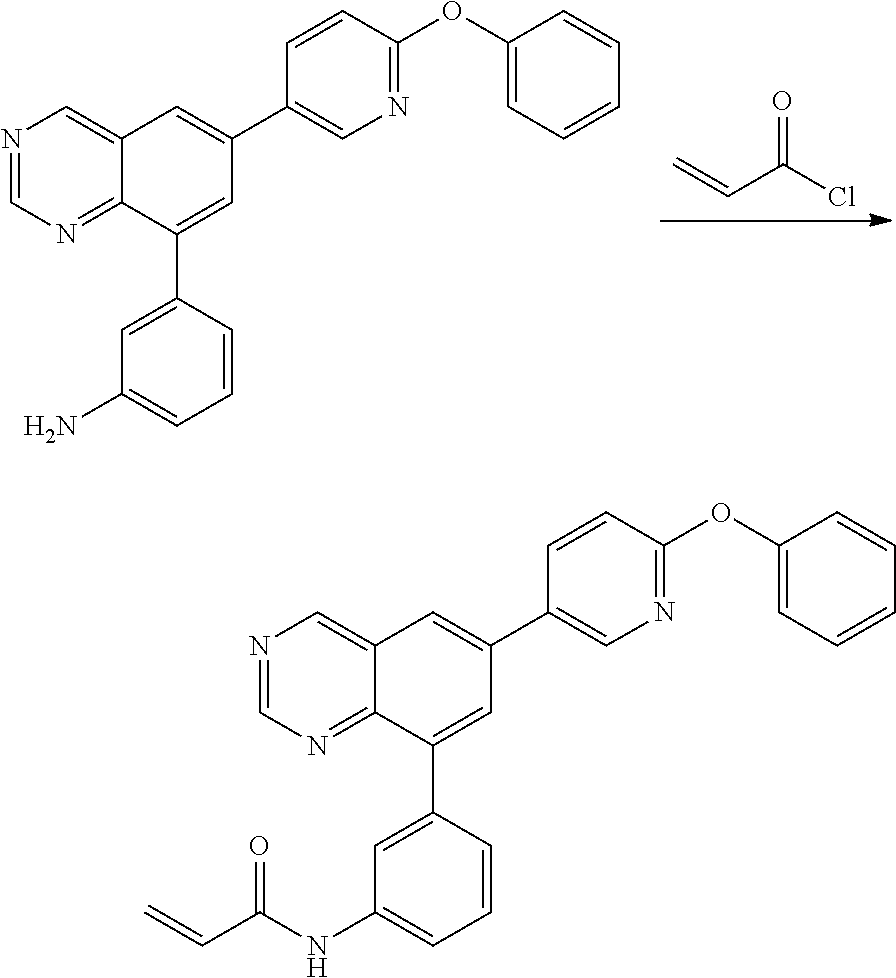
C=CC(Cl)=O.N1=C(OC2=CC=CC=C2)C=CC(C2=CC3=CN=CN=C3C(C3=CC(N)=CC=C3)=C2)=C1.N1=C(OC2=CC=CC=C2)C=CC(C2=CC3=CN=CN=C3C(C3=CC(NC(C=C)=O)=CC=C3)=C2)=C1
